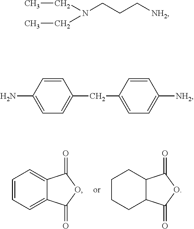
C1=CC=C2C(=C1)C(=O)OC2=O.C1CCC2C(C1)C(=O)OC2=O.N(CCC[NH2])(CC)CC.C1=CC(N)=CC=C1CC1=CC=C([NH2])C=C1
